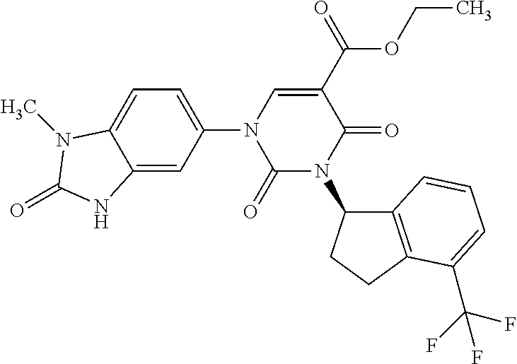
C12=CC(N3C(=O)N(C4C5=C(CC4)C(C(F)(F)F)=CC=C5)C(=O)C(C(OCC)=O)=C3)=CC=C1N(C)C(=O)N2
